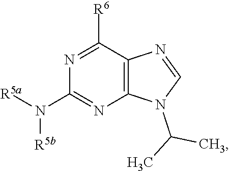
N1=C([R6])C2=C(N=C1N([R5b])[R5a])N(C(C)C)C=N2
